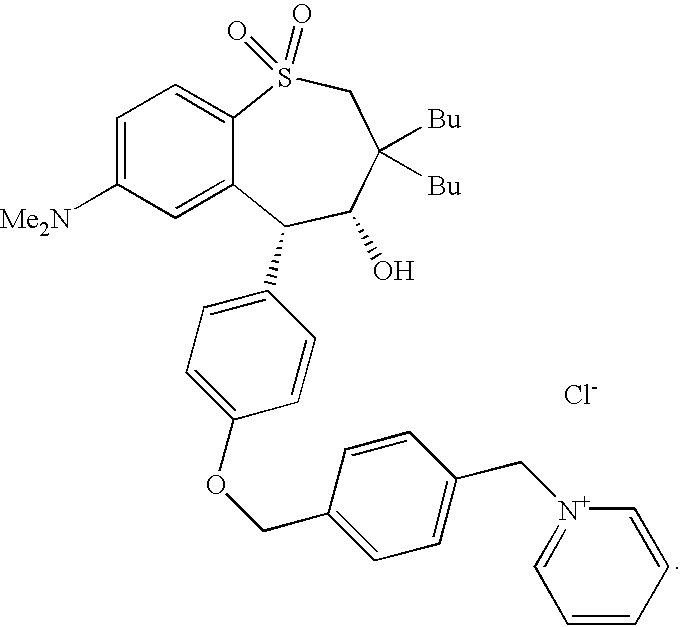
[Cl-].C12=CC=C([Me2N])C=C1C(C1=CC=C(OCC3=CC=C(C[N+]4=CC=CC=C4)C=C3)C=C1)C(O)C([Bu])([Bu])CS2(=O)=O
